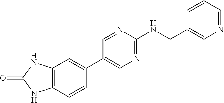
C12=C(C=CC(C3=CN=C(NCC4=CN=CC=C4)N=C3)=C1)NC(=O)N2
